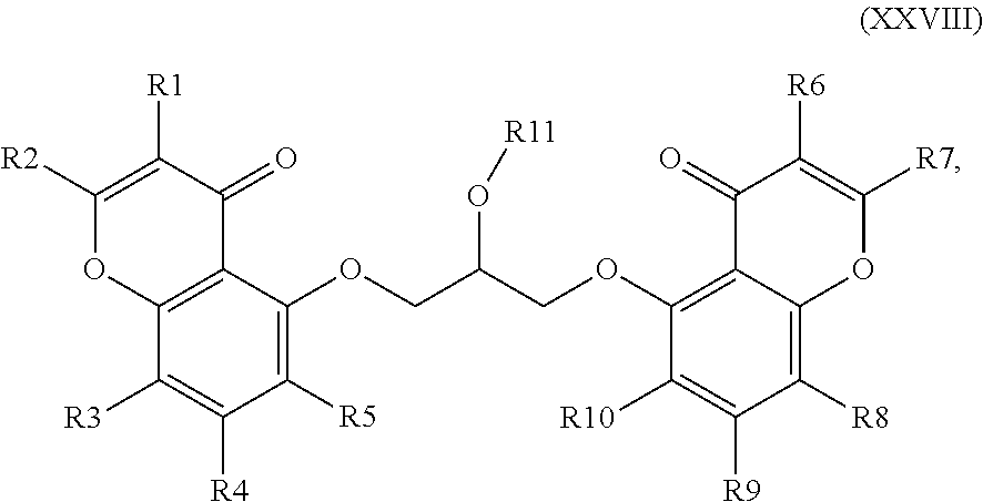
C1([R3])=C([R4])C([R5])=C(OCC(COC2=C3C(=C([R8])C([R9])=C2[R10])OC([R7])=C([R6])C3=O)O[R11])C2=C1OC([R2])=C([R1])C2=O
